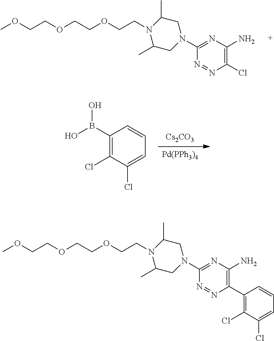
[Cs2CO3].[Pd(PPh3)4].C1(B(O)O)=C(Cl)C(Cl)=CC=C1.N1=NC(Cl)=C(N)N=C1N1CC(C)N(CCOCCOCCOC)C(C)C1.N1=NC(C2=C(Cl)C(Cl)=CC=C2)=C(N)N=C1N1CC(C)N(CCOCCOCCOC)C(C)C1
